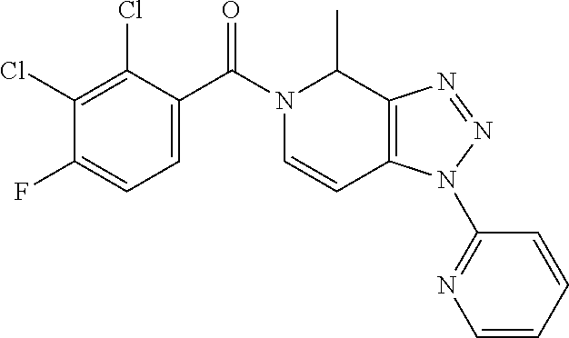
C1(Cl)=C(Cl)C(C(N2C=CC3=C(C2C)N=NN3C2=NC=CC=C2)=O)=CC=C1F
